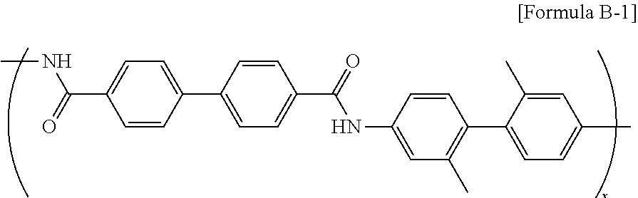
C1=C(C(=O)NC)C=CC(C2=CC=C(C(=O)NC3=CC(C)=C(C4=CC=C(C)C=C4C)C=C3)C=C2)=C1
